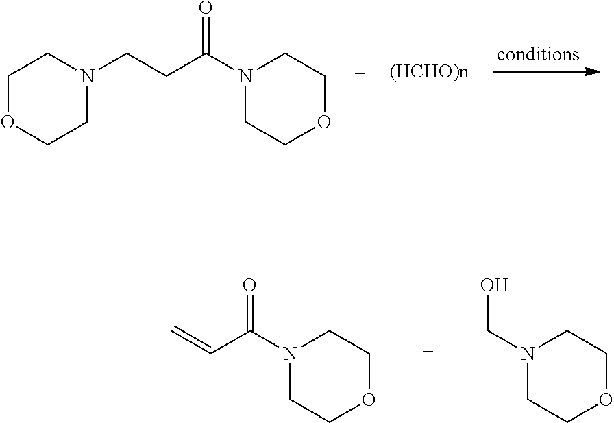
C1OCCN(CCC(N2CCOCC2)=O)C1.C(C(N1CCOCC1)=O)=C.C(N1CCOCC1)O
